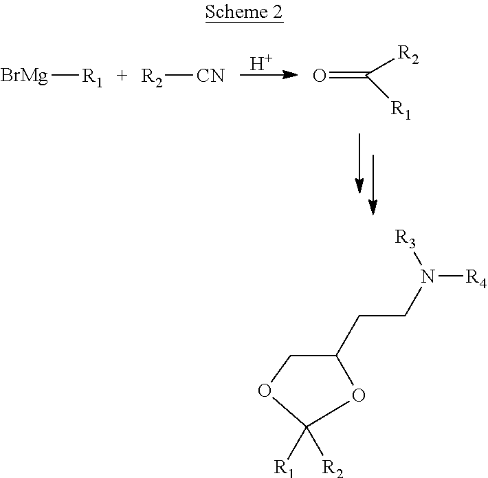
[BrMg][R1].[R2][CN].[H].O=C([R2])[R1].N([R4])(CCC1COC([R2])([R1])O1)[R3]
